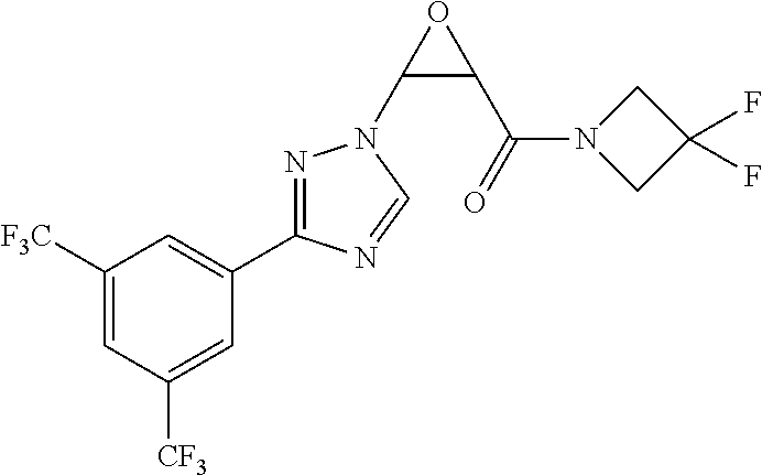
C1([F3C])=CC([CF3])=CC(C2=NN(C3C(C(=O)N4CC(F)(F)C4)O3)C=N2)=C1
